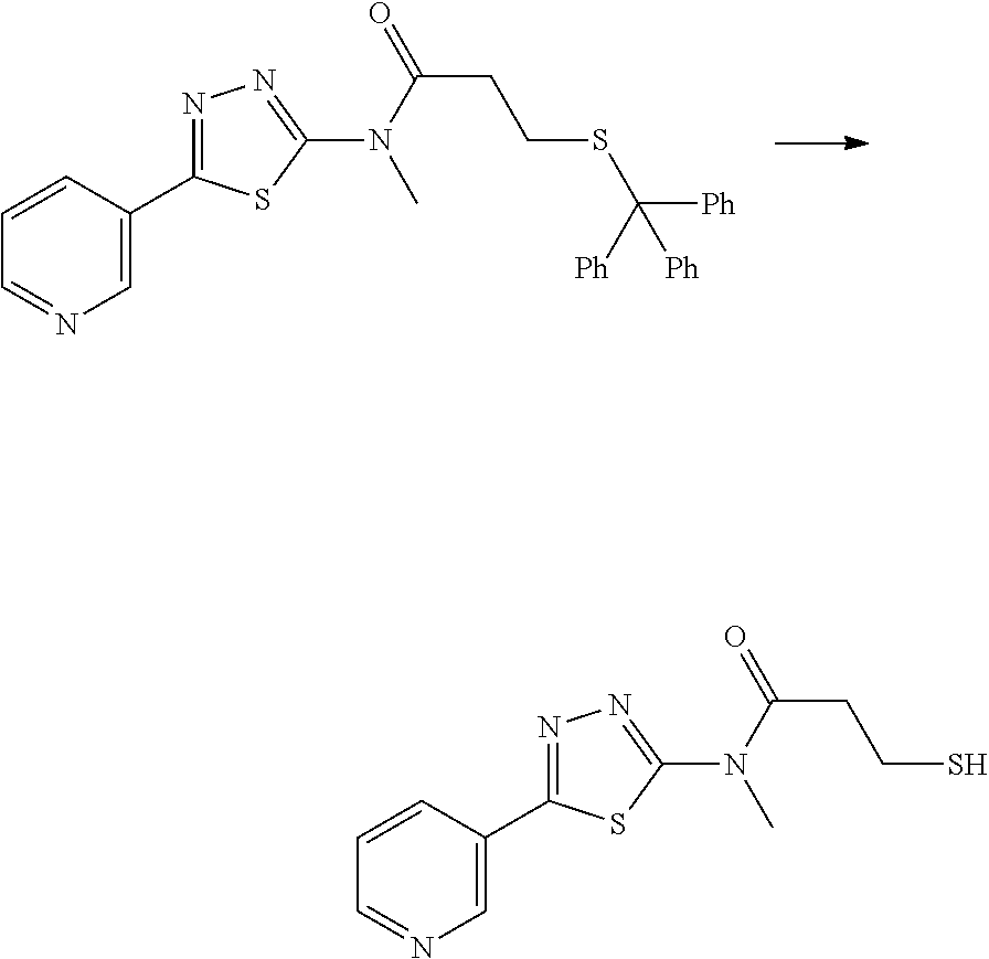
C1=CC=NC=C1C1=NN=C(N(C(=O)CCSC([Ph])([Ph])[Ph])C)S1.C1=CC=NC=C1C1=NN=C(N(C(=O)CCS)C)S1
